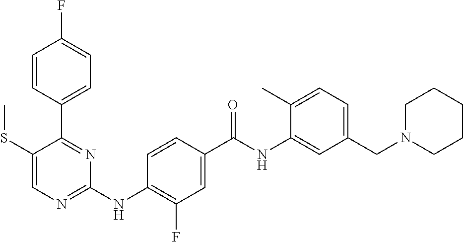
C1=CC(C2=NC(NC3=C(F)C=C(C(NC4=CC(CN5CCCCC5)=CC=C4C)=O)C=C3)=NC=C2SC)=CC=C1F
